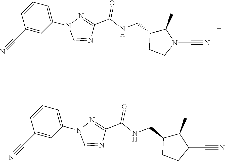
C1(N2C=NC(C(NCC3CCN(C#N)C3C)=O)=N2)=CC=CC(C#N)=C1.C1(N2C=NC(C(NCC3CCC(C#N)C3C)=O)=N2)=CC=CC(C#N)=C1
